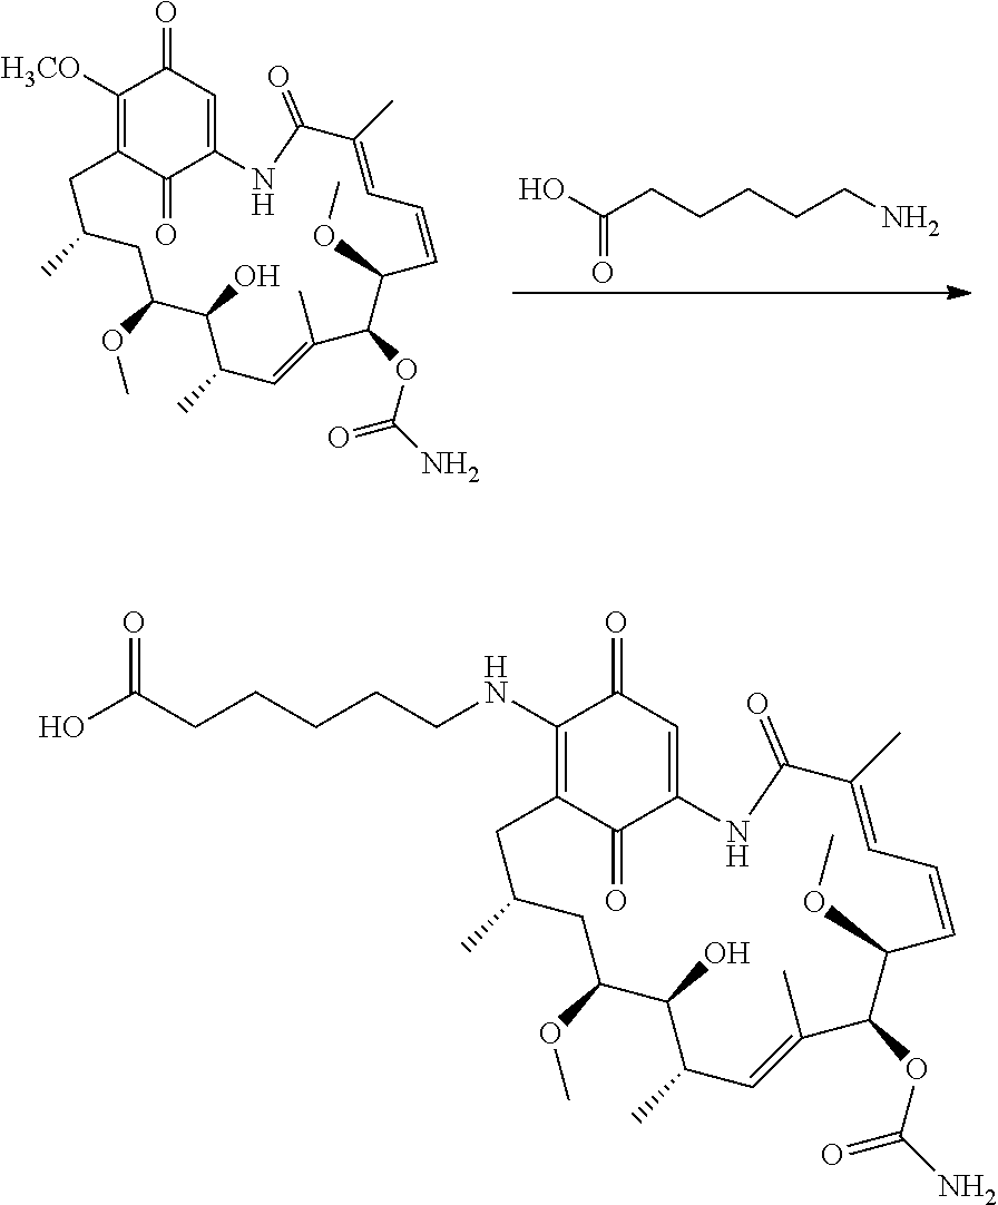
C1([H3CO])=C2C(=O)C(=CC1=O)NC(=O)C(C)=CC=CC(OC)C(OC(N)=O)C(C)=CC(C)C(O)C(OC)CC(C)C2.C(CCCCCN)(O)=O.C1(NCCCCCC(O)=O)=C2C(=O)C(=CC1=O)NC(=O)C(C)=CC=CC(OC)C(OC(N)=O)C(C)=CC(C)C(O)C(OC)CC(C)C2
